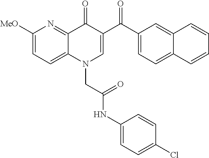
C1([MeO])=CC=C2C(=N1)C(=O)C(C(C1=CC=C3C(=C1)C=CC=C3)=O)=CN2CC(NC1=CC=C(Cl)C=C1)=O
